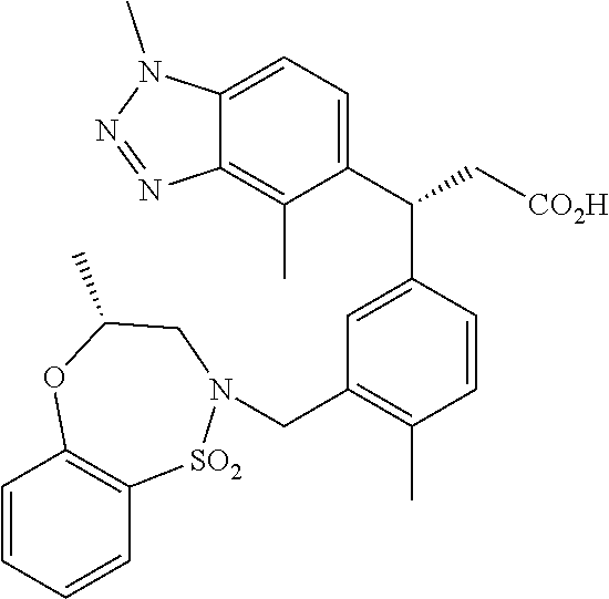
C1=CC=CC2=C1OC(C)CN(CC1=C(C)C=CC(C(C3=CC=C4C(=C3C)N=NN4C)C[CO2H])=C1)[SO2]2
